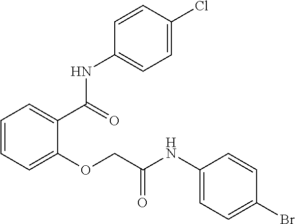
C1=CC=C(OCC(NC2=CC=C(Br)C=C2)=O)C(C(=O)NC2=CC=C(Cl)C=C2)=C1
